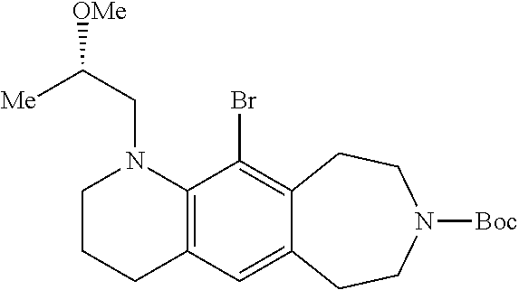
C1CCC2=C(N1CC([OMe])[Me])C(Br)=C1C(=C2)CCN([Boc])CC1
